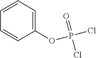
C1(OP(=O)(Cl)Cl)=CC=CC=C1
